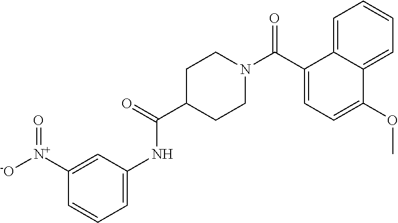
C1(C(N2CCC(C(=O)NC3=CC=CC([N+](=O)[-O])=C3)CC2)=O)=CC=C(OC)C2=CC=CC=C12
